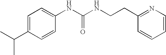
C1=C(NC(NCCC2=NC=CC=C2)=O)C=CC(C(C)C)=C1
